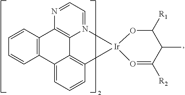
C1=CC2=C(C=C1)C1=CC=CC3=C1C1=C2N=CC=N1[Ir]31OC([R1])C(C)C([R2])=O1
